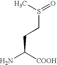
C(CCS(=O)C)([COOH])N
